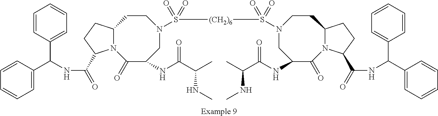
C1=CC(C(NC(=O)C2N3C(=O)C(NC(=O)C(NC)C)CN(S([(CH2)6]S(=O)(N4CC(NC(=O)C(NC)C)C(=O)N5C(CC4)CCC5C(NC(C4=CC=CC=C4)C4=CC=CC=C4)=O)=O)(=O)=O)CCC3CC2)C2=CC=CC=C2)=CC=C1
